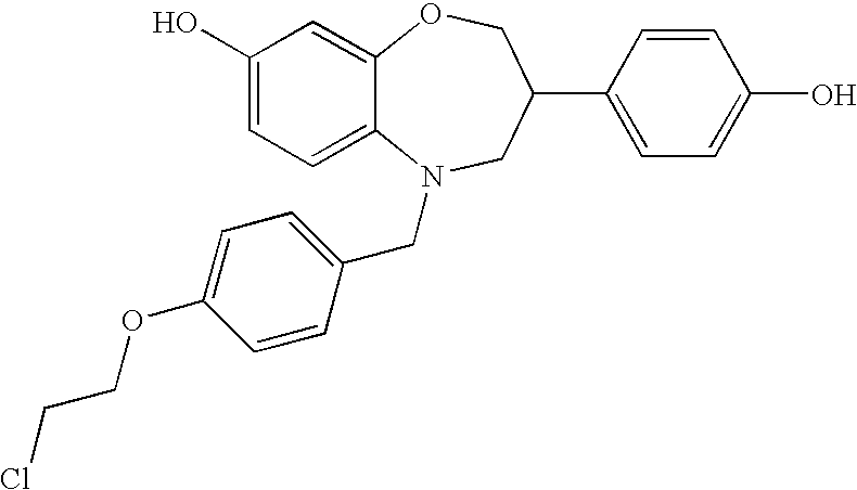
C1(O)=CC=C2C(=C1)OCC(C1=CC=C(O)C=C1)CN2CC1=CC=C(OCCCl)C=C1
